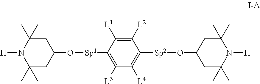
C1C(C)(C)N([H])C(C)(C)CC1O[Sp1]C1=C([L3])C([L4])=C([Sp2]OC2CC(C)(C)N([H])C(C)(C)C2)C([L2])=C1[L1]
